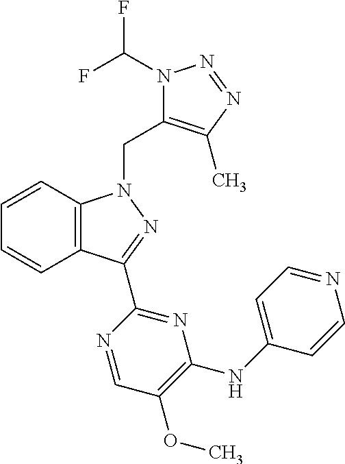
C12=C(C=CC=C1)N(CC1=C(C)N=NN1C(F)F)N=C2C1=NC(NC2=CC=NC=C2)=C(OC)C=N1
